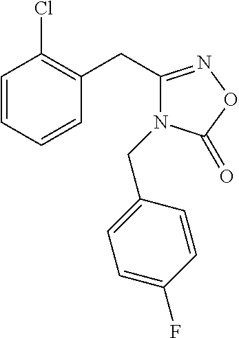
C1=CC=CC(CC2=NOC(=O)N2CC2=CC=C(F)C=C2)=C1Cl
